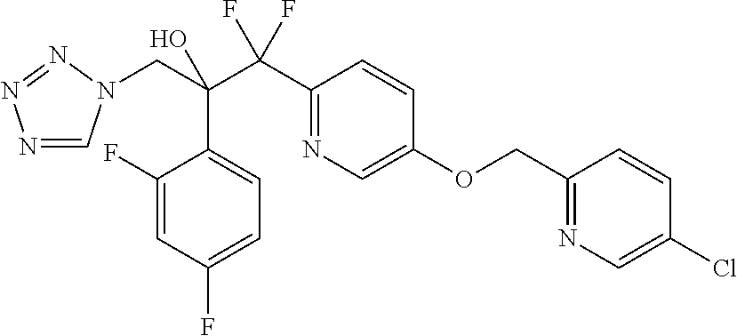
N1=CN(CC(C(C2=NC=C(OCC3=NC=C(Cl)C=C3)C=C2)(F)F)(O)C2=CC=C(F)C=C2F)N=N1
